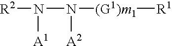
[R2]N(N([A2])[(G1)m1][R1])[A1]
